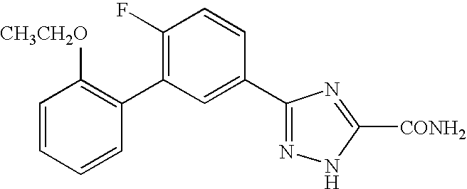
C1=CC=CC(C2=C(F)C=CC(C3=NNC([CONH2])=N3)=C2)=C1[CH3CH2O]
